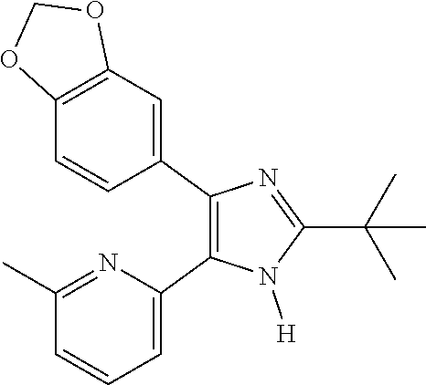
C1=C(C2=C(C3=CC4=C(C=C3)OCO4)N=C(C(C)(C)C)N2[H])N=C(C)C=C1
